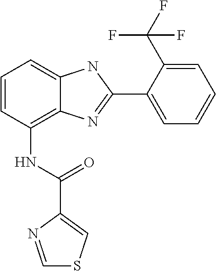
C1=CC(NC(C2=CSC=N2)=O)=C2C(=C1)NC(C1=CC=CC=C1C(F)(F)F)=N2
